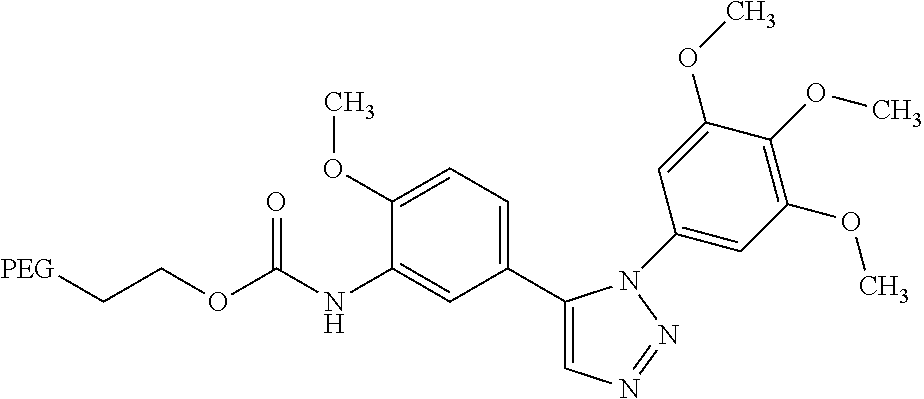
C1(C2=CC=C(OC)C(NC(OCC[PEG])=O)=C2)=CN=NN1C1=CC(OC)=C(OC)C(OC)=C1
